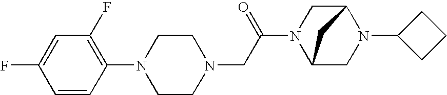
C1=C(F)C=CC(N2CCN(CC(N3C4CN(C5CCC5)C(C3)C4)=O)CC2)=C1F
